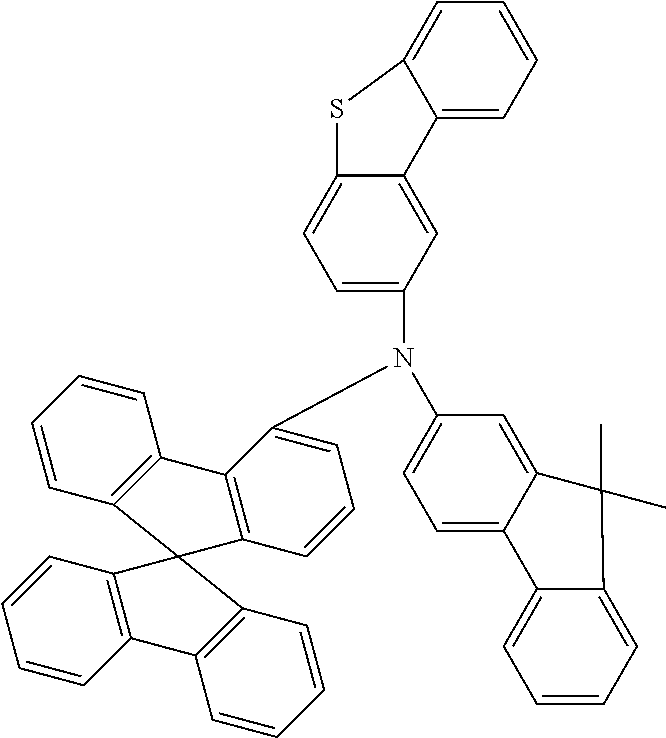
C1=CC2=C(C=C1)C1=C(C=CC=C1N(C1=CC=C3C(=C1)C(C)(C)C1=CC=CC=C31)C1=CC=C3C(=C1)C1=CC=CC=C1S3)C21C2=C(C=CC=C2)C2=C1C=CC=C2
